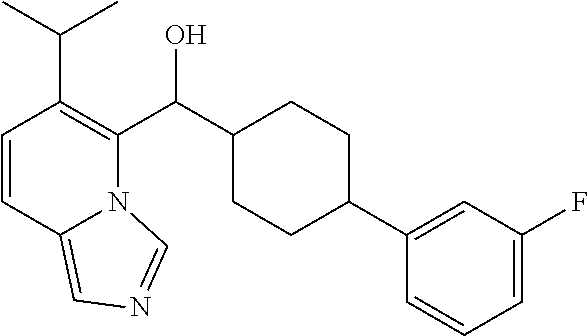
C1=CC2=CN=CN2C(C(C2CCC(C3=CC(F)=CC=C3)CC2)O)=C1C(C)C
